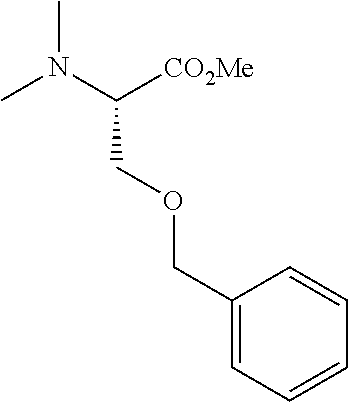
CN(C)C(COCC1=CC=CC=C1)[CO2Me]
